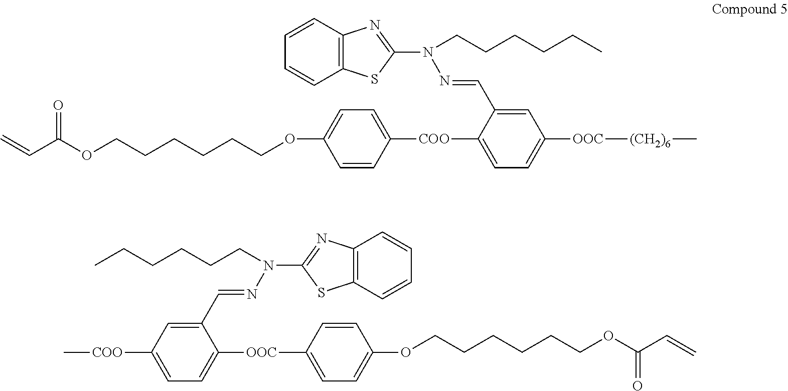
C1([OOC]C2=CC=C(OCCCCCCOC(C=C)=O)C=C2)=CC=C([COO]C)C=C1C=NN(C1=NC2=C(S1)C=CC=C2)CCCCCC.C=CC(OCCCCCCOC1=CC=C([COO]C2=CC=C([OOC][(CH2)6]C)C=C2C=NN(C2=NC3=C(S2)C=CC=C3)CCCCCC)C=C1)=O
